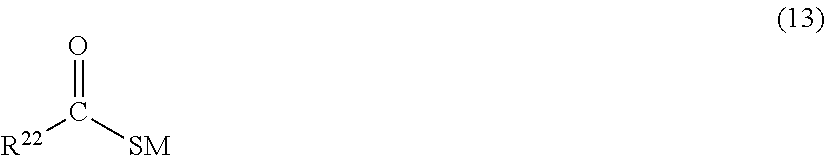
[R22]C([SM])=O
